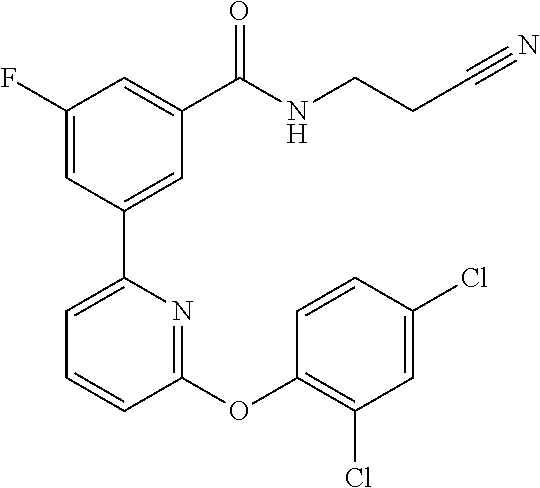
C1(F)=CC(C2=CC=CC(OC3=C(Cl)C=C(Cl)C=C3)=N2)=CC(C(NCCC#N)=O)=C1
